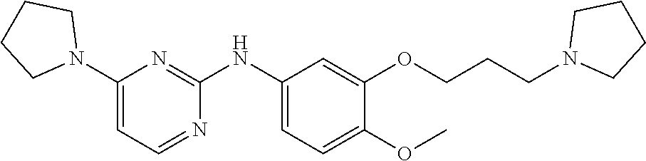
C1(N2CCCC2)=CC=NC(NC2=CC=C(OC)C(OCCCN3CCCC3)=C2)=N1
